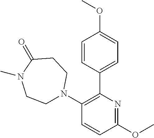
C1=CC(C2=C(N3CCN(C)C(=O)CC3)C=CC(OC)=N2)=CC=C1OC
